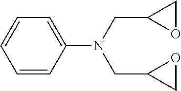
C1=CC(N(CC2OC2)CC2CO2)=CC=C1
